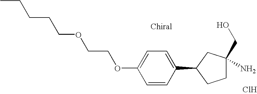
C1=CC(C2CCC(N)(CO)C2)=CC=C1OCCOCCCCC.Cl
